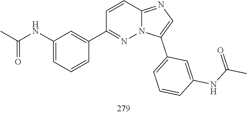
CC(=O)NC1=CC=CC(C2=NN3C(=NC=C3C3=CC=CC(NC(=O)C)=C3)C=C2)=C1
